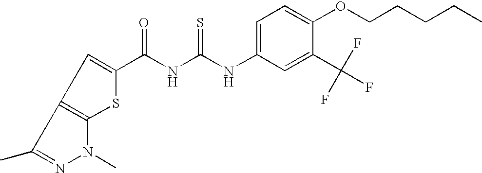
N(C(NC(=O)C1=CC2=C(S1)N(C)N=C2C)=S)C1=CC=C(OCCCCC)C(C(F)(F)F)=C1
